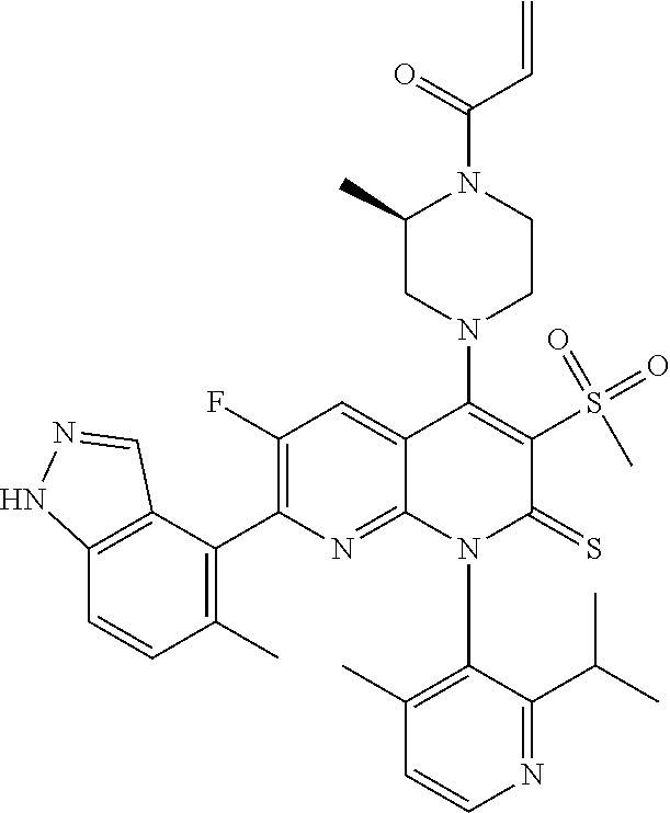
C1=CN=C(C(C)C)C(N2C(=S)C(S(=O)(C)=O)=C(N3CC(C)N(C(C=C)=O)CC3)C3=CC(F)=C(C4=C(C)C=CC5=C4C=NN5)N=C23)=C1C
